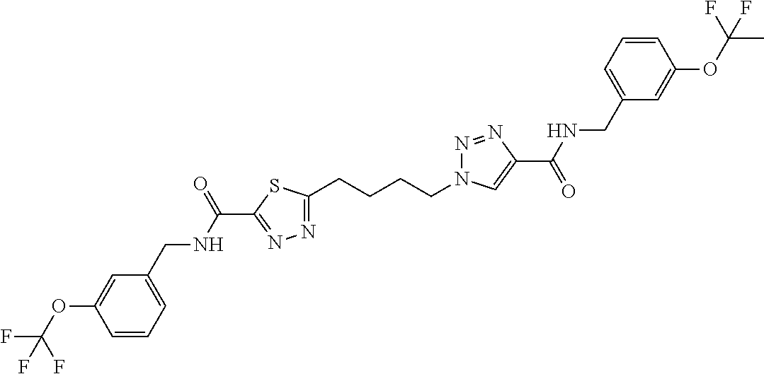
C1(CCCCN2N=NC(C(=O)NCC3=CC=CC(OC(C)(F)F)=C3)=C2)=NN=C(C(NCC2=CC=CC(OC(F)(F)F)=C2)=O)S1
